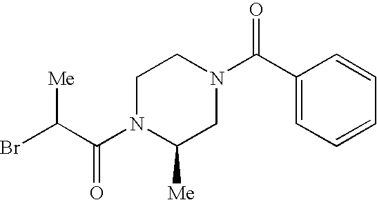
N1(C(C(Br)[Me])=O)CCN(C(C2=CC=CC=C2)=O)CC1[Me]
